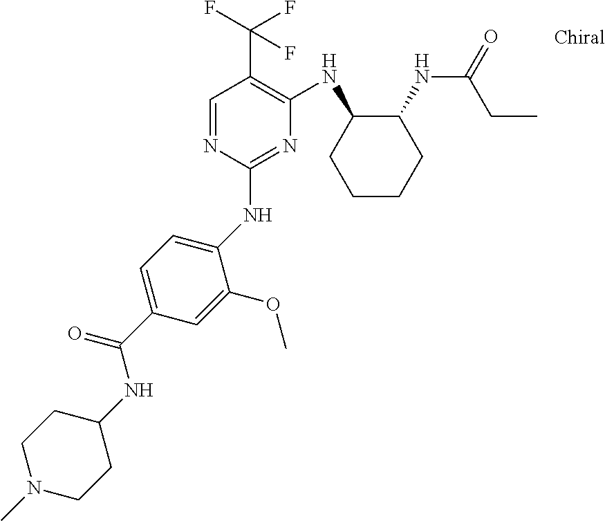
C1(NC2=CC=C(C(NC3CCN(C)CC3)=O)C=C2OC)=NC(NC2CCCCC2NC(=O)CC)=C(C(F)(F)F)C=N1
